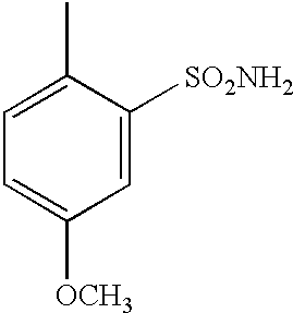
C1(C)=CC=C([OCH3])C=C1[SO2NH2]
